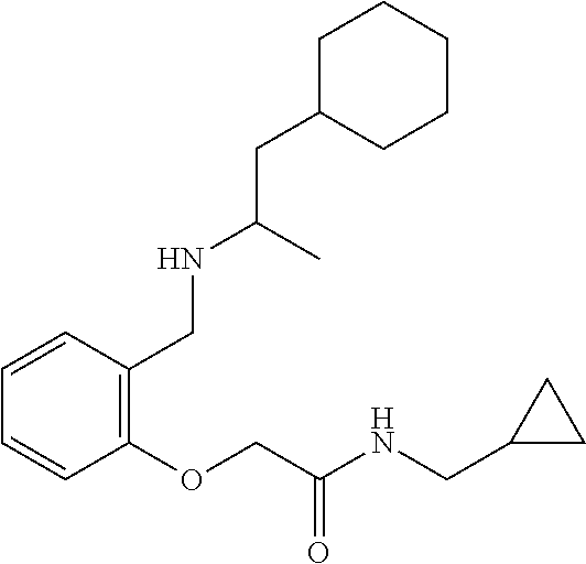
C1=CC=CC(OCC(NCC2CC2)=O)=C1CNC(C)CC1CCCCC1
